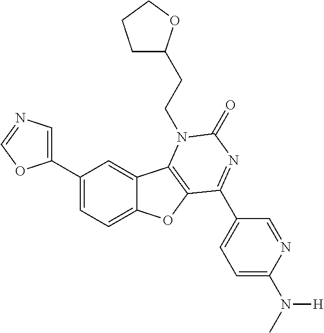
C1(C2=CC=C3C(=C2)C2=C(O3)C(C3=CC=C(N(C)[H])N=C3)=NC(=O)N2CCC2CCCO2)=CN=CO1
